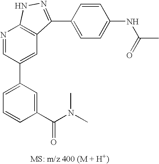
N1=CC(C2=CC=CC(C(N(C)C)=O)=C2)=CC2=C1NN=C2C1=CC=C(NC(C)=O)C=C1
